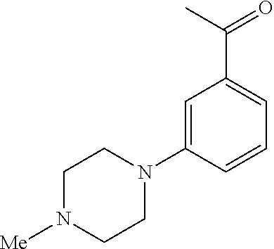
C1=C(N2CCN([Me])CC2)C=CC=C1C(C)=O
